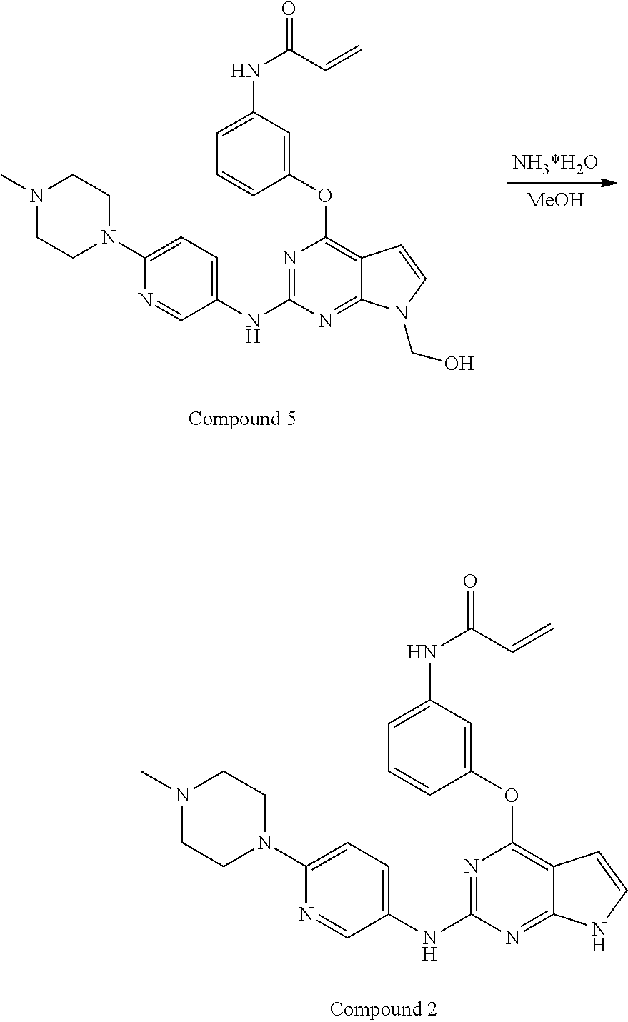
C12=NC(NC3=CC=C(N4CCN(C)CC4)N=C3)=NC(OC3=CC(NC(C=C)=O)=CC=C3)=C1C=CN2CO.[MeOH].C12=NC(NC3=CC=C(N4CCN(C)CC4)N=C3)=NC(OC3=CC(NC(C=C)=O)=CC=C3)=C1C=CN2
